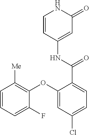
C1=CC(NC(=O)C2=CC=C(Cl)C=C2OC2=C([Me])C=CC=C2F)=CC(=O)N1
